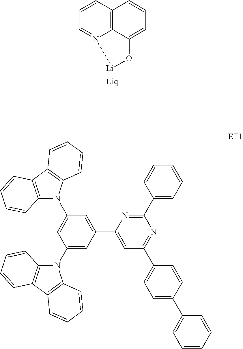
C12=C3C=CC=N1[Li]OC2=CC=C3.C1(C2=CC(C3=CC=C(C4=CC=CC=C4)C=C3)=NC(C3=CC=CC=C3)=N2)=CC(N2C3=C(C4=C2C=CC=C4)C=CC=C3)=CC(N2C3=C(C4=C2C=CC=C4)C=CC=C3)=C1
